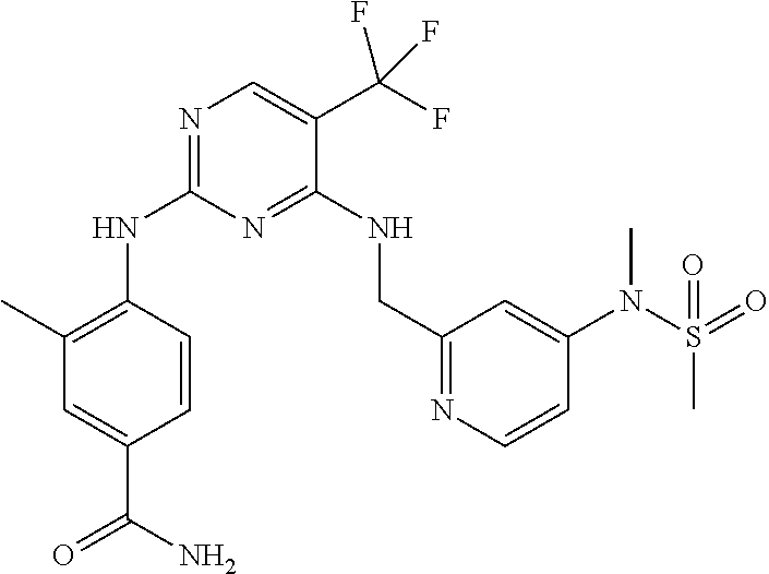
C1(C)=C(NC2=NC=C(C(F)(F)F)C(NCC3=NC=CC(N(S(=O)(C)=O)C)=C3)=N2)C=CC(C(N)=O)=C1
